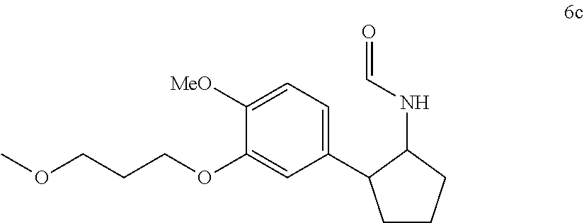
COCCCOC1=CC(C2CCCC2NC=O)=CC=C1[MeO]
